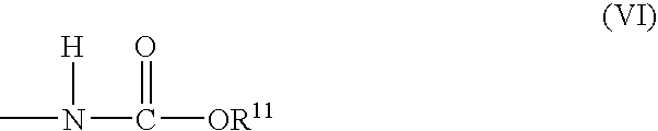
N(C([OR11])=O)(C)[H]
